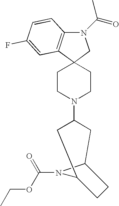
N1(C(=O)C)C2=C(C3(C1)CCN(C1CC4N(C(OCC)=O)C(C1)CC4)CC3)C=C(F)C=C2
